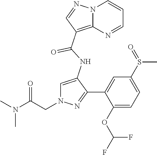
C1=C(NC(=O)C2=C3N(C=CC=N3)N=C2)C(C2=CC(S(C)=O)=CC=C2OC(F)F)=NN1CC(N(C)C)=O
